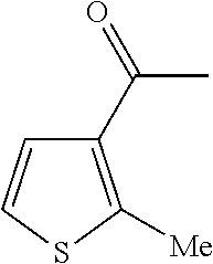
C1(C(C)=O)=C([Me])SC=C1
